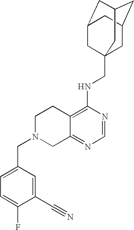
C12=C(NCC34CC5CC(CC(C3)C5)C4)N=CN=C1CN(CC1=CC=C(F)C(C#N)=C1)CC2
